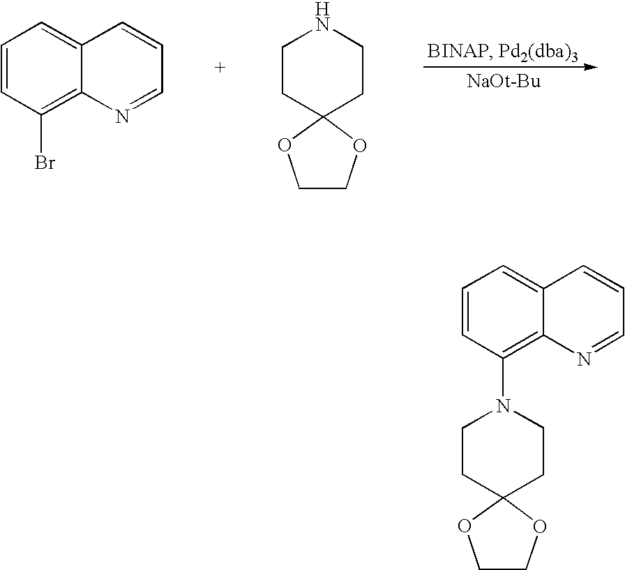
[NaOt-Bu].C1=CC(Br)=C2C(=C1)C=CC=N2.C1CC2(CCN1)OCCO2.C1=CC(N2CCC3(CC2)OCCO3)=C2C(=C1)C=CC=N2
